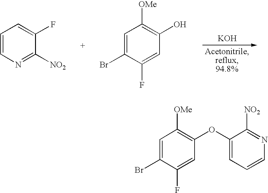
[KOH].C1=CN=C([NO2])C(F)=C1.C1=C(Br)C(F)=CC(O)=C1[OMe].C1=C(Br)C(F)=CC(OC2=CC=CN=C2[NO2])=C1[OMe]
